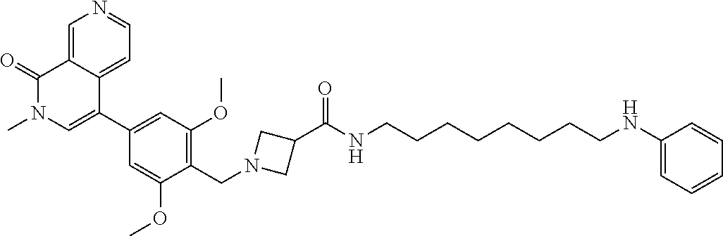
C1=C(OC)C(CN2CC(C(NCCCCCCCCNC3=CC=CC=C3)=O)C2)=C(OC)C=C1C1=CN(C)C(=O)C2=CN=CC=C12
